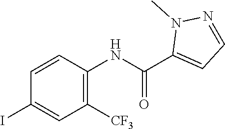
C1=CC(I)=CC([CF3])=C1NC(C1=CC=NN1C)=O
